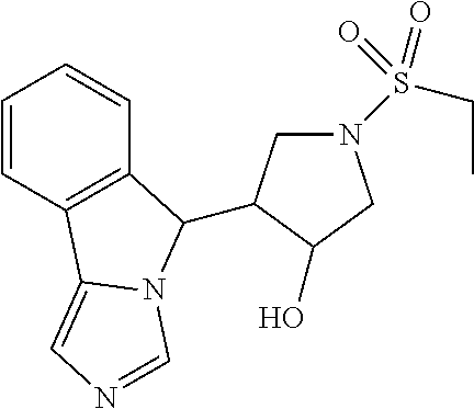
C1=CC2=C(C=C1)C(C1CN(S(CC)(=O)=O)CC1O)N1C2=CN=C1
